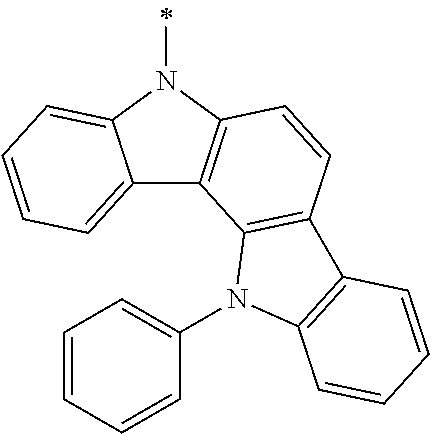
C12=CC=CC=C1N(C)C1=C2C2=C(C=C1)C1=C(N2C2=CC=CC=C2)C=CC=C1
